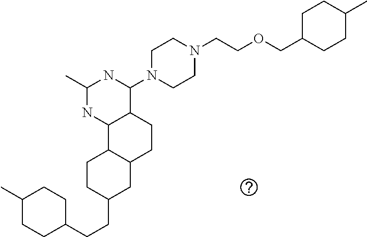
C1(CCC2CCC(C)CC2)CC2C(CC1)C1C(CC2)C(N2CCN(CCOCC3CCC(C)CC3)CC2)NC(C)N1
